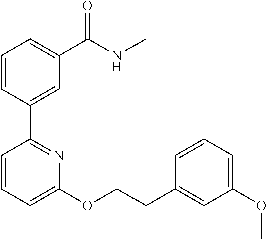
C1=CC(C2=NC(OCCC3=CC(OC)=CC=C3)=CC=C2)=CC(C(NC)=O)=C1
